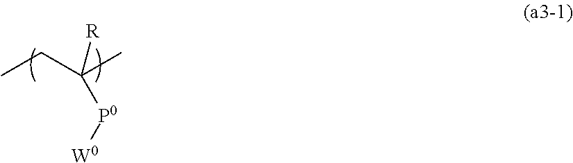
CCC(C)([R])[P0][W0]
